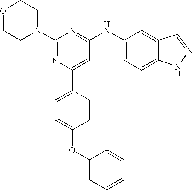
C1(N2CCOCC2)=NC(C2=CC=C(OC3=CC=CC=C3)C=C2)=CC(NC2=CC=C3C(=C2)C=NN3)=N1
